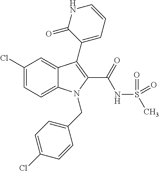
C1(Cl)=CC=C2C(=C1)C(C1=CC=CNC1=O)=C(C(NS(C)(=O)=O)=O)N2CC1=CC=C(Cl)C=C1
